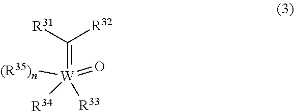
[R34][W]([R33])(=C([R32])[R31])(=O)[(R35)n]
